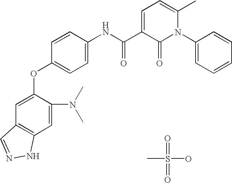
CS(=O)(O)=O.C1=C(OC2=CC=C(NC(C3=CC=C(C)N(C4=CC=CC=C4)C3=O)=O)C=C2)C(N(C)C)=CC2=C1C=NN2
